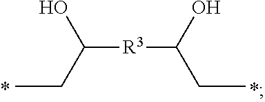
C([R3]C(CC)O)(O)CC
